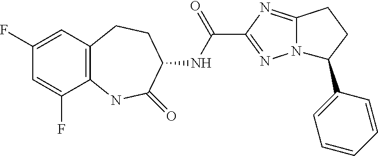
C12=NC(C(NC3C(=O)NC4=C(CC3)C=C(F)C=C4F)=O)=NN1C(C1=CC=CC=C1)CC2
